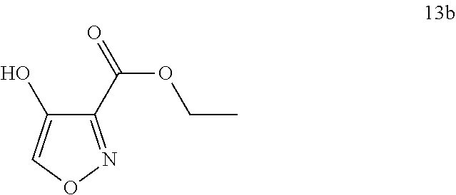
C1(C(OCC)=O)=NOC=C1O
